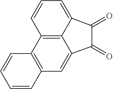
C12=C(C=C3C4=C1C=CC=C4C(=O)C3=O)C=CC=C2
